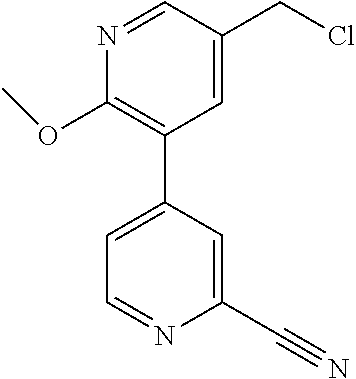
C1(OC)=C(C2=CC=NC(C#N)=C2)C=C(CCl)C=N1
